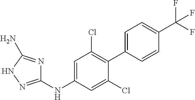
C1(NC2=CC(Cl)=C(C3=CC=C(C(F)(F)F)C=C3)C(Cl)=C2)=NNC(N)=N1
